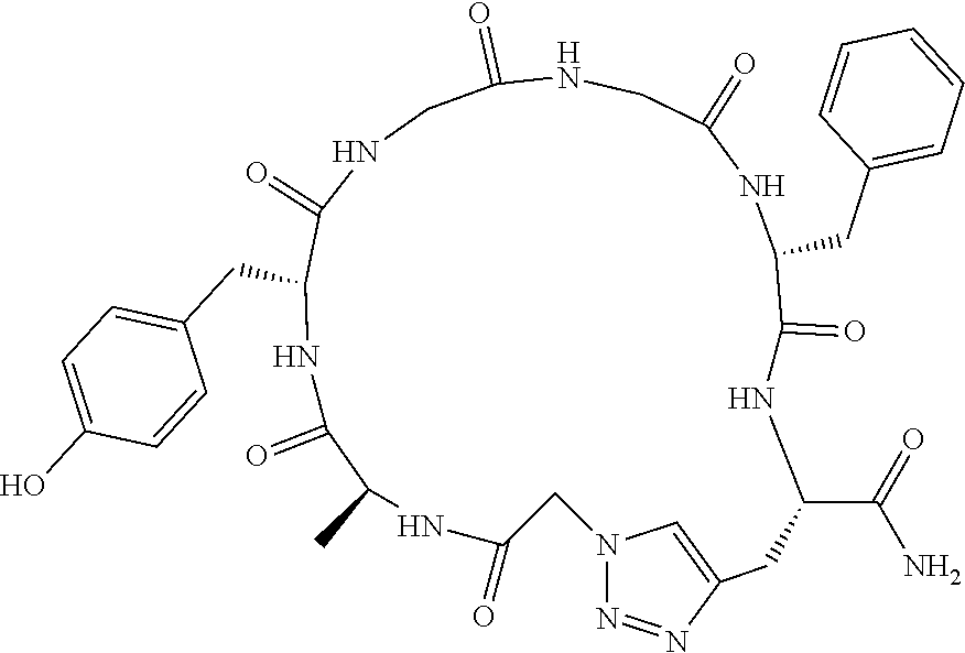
C1C(=O)NCC(=O)NC(CC2=CC=CC=C2)C(=O)NC(C(=O)N)CC2=CN(CC(=O)NC(C)C(=O)NC(CC3=CC=C(O)C=C3)C(=O)N1)N=N2
